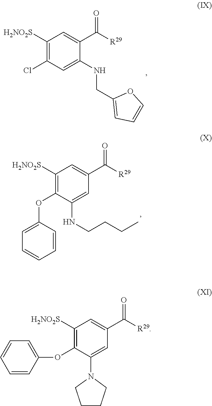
C1([H2NO2S])=C(Cl)C=C(NCC2=CC=CO2)C(C([R29])=O)=C1.C1([H2NO2S])=C(OC2=CC=CC=C2)C(NCCCC)=CC(C([R29])=O)=C1.C1([H2NO2S])=C(OC2=CC=CC=C2)C(N2CCCC2)=CC(C([R29])=O)=C1
